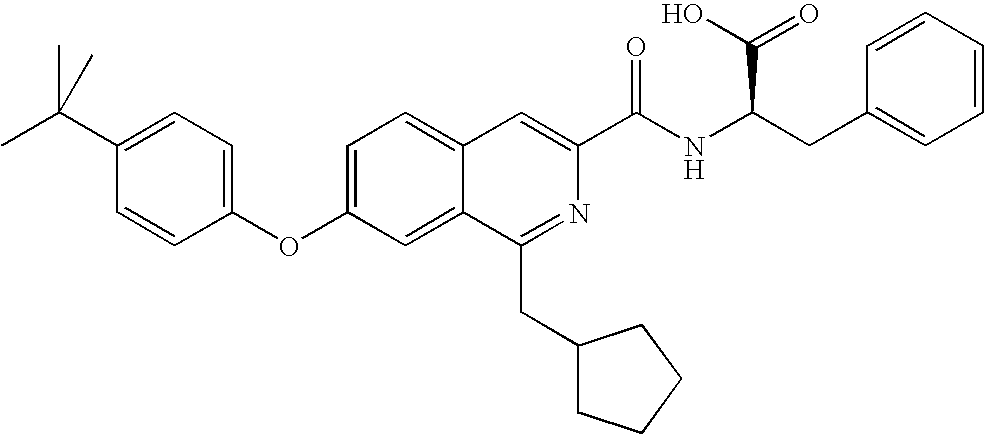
C1=C2C(=CC(OC3=CC=C(C(C)(C)C)C=C3)=C1)C(CC1CCCC1)=NC(C(NC(C(O)=O)CC1=CC=CC=C1)=O)=C2
